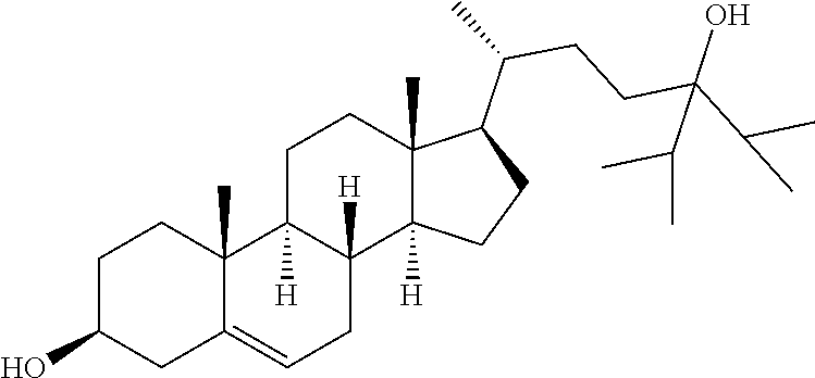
C1C2=CCC3([H])C([H])(C2(C)CCC1O)CCC1(C)C(C(CCC(C(C)C)(O)C(C)C)C)CCC13[H]
